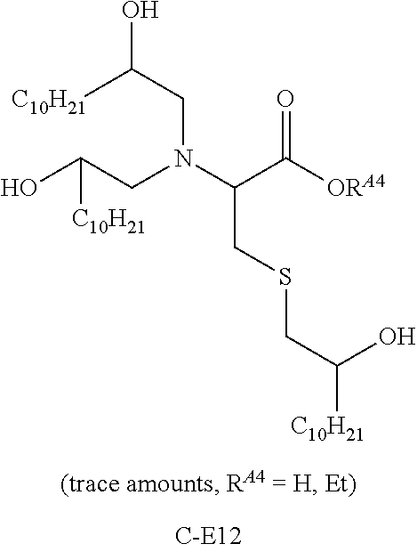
C(N(C(C(=O)[ORA4])CSCC([C10H21])O)CC(O)[C10H21])C([C10H21])O
